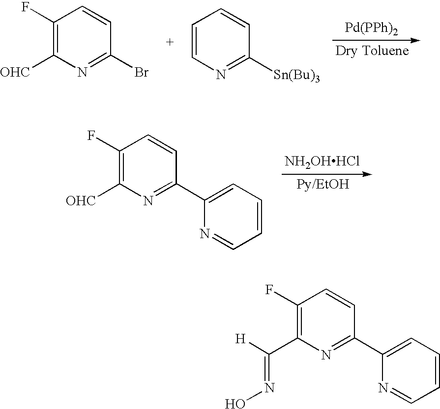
C1(F)=C([OHC])N=C(Br)C=C1.C1=CN=C([Sn(Bu)3])C=C1.C1(F)=C([OHC])N=C(C2=CC=CC=N2)C=C1.[NH2OHHCl].C1(F)=C(C([H])=NO)N=C(C2=CC=CC=N2)C=C1
